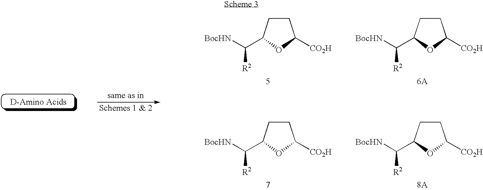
C1CC(C([BocHN])[R2])OC1[CO2H].C1CC(C([BocHN])[R2])OC1[CO2H].C1CC(C([BocHN])[R2])OC1[CO2H].C1CC(C([BocHN])[R2])OC1[CO2H]
